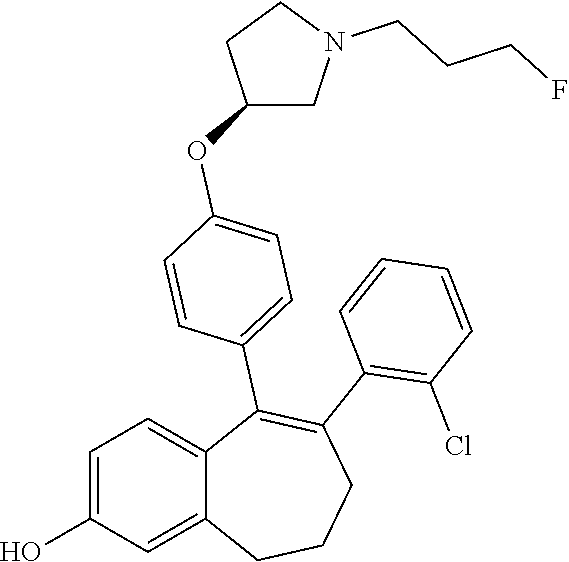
C1=C(O)C=C2C(=C1)C(C1=CC=C(OC3CN(CCCF)CC3)C=C1)=C(C1=C(Cl)C=CC=C1)CCC2
